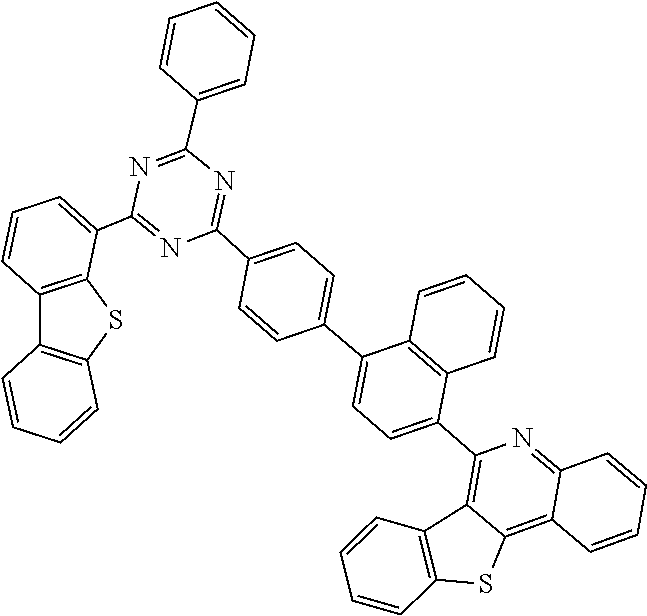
C1=CC2=C(C(C3=NC(C4=CC=C(C5=CC=C(C6=C7C8=C(SC7=C7C(=N6)C=CC=C7)C=CC=C8)C6=C5C=CC=C6)C=C4)=NC(C4=CC=CC=C4)=N3)=C1)SC1=C2C=CC=C1
